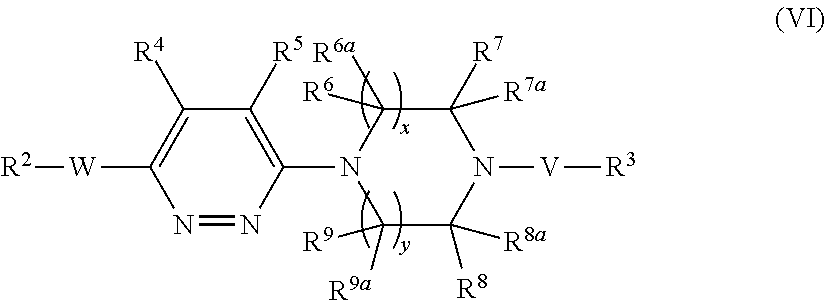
N1=NC(N2C([R6])([R6a])C([R7a])([R7])N([V][R3])C([R8])([R8a])C2([R9a])[R9])=C([R5])C([R4])=C1[W][R2]
